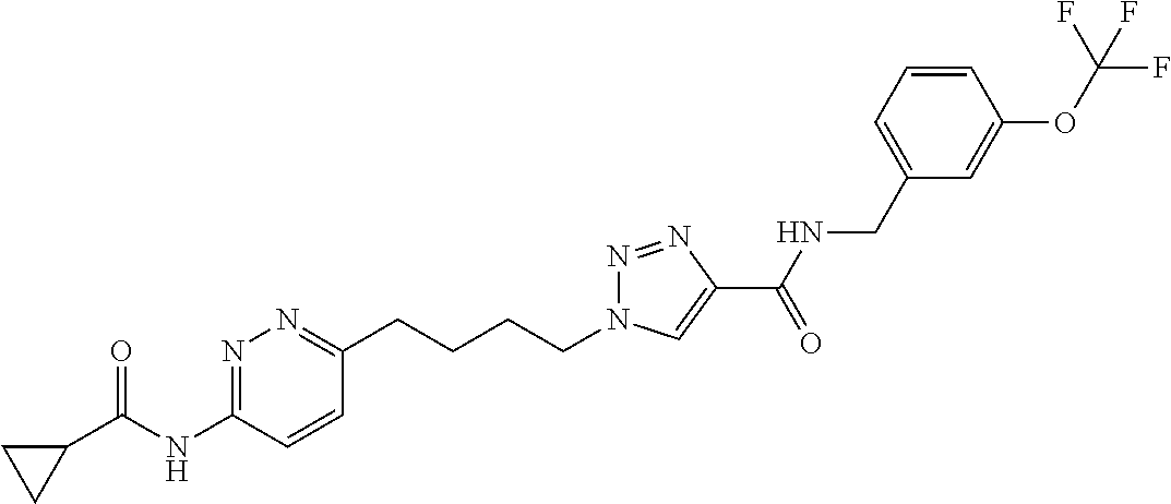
C1(C(NC2=NN=C(CCCCN3N=NC(C(NCC4=CC=CC(OC(F)(F)F)=C4)=O)=C3)C=C2)=O)CC1
